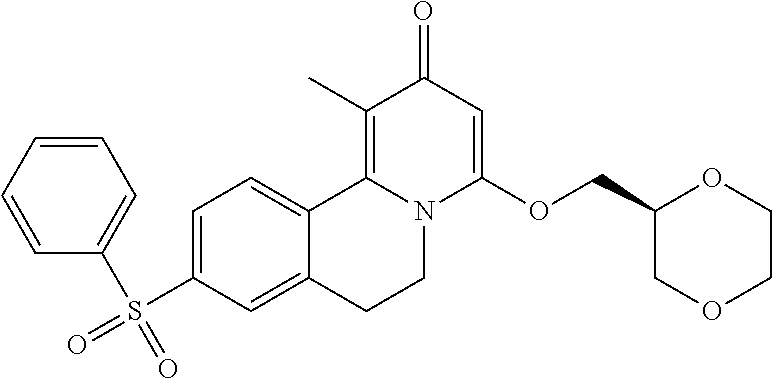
C1=C(S(C2=CC=CC=C2)(=O)=O)C=C2C(=C1)C1=C(C)C(=O)C=C(OCC3COCCO3)N1CC2
